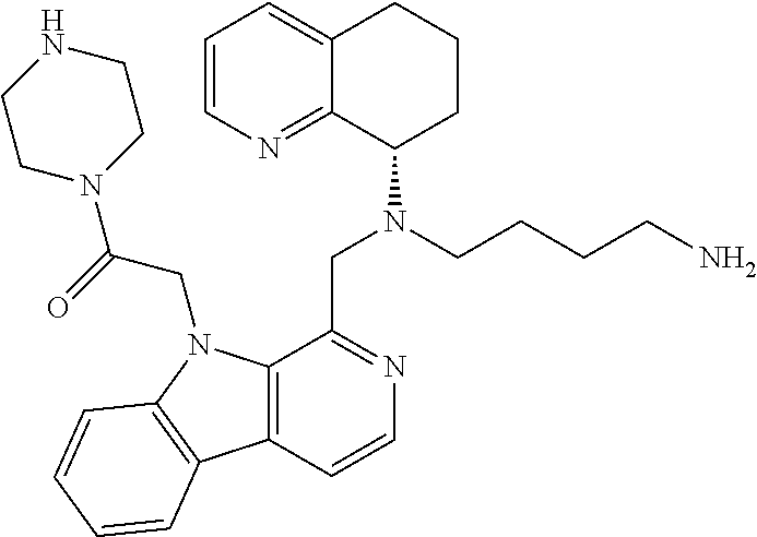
C1=CN=C2C(=C1)CCCC2N(CC1=NC=CC2=C1N(CC(N1CCNCC1)=O)C1=C2C=CC=C1)CCCCN
